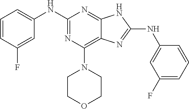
C1=CC(F)=CC(NC2=NC(N3CCOCC3)=C3C(=N2)NC(NC2=CC(F)=CC=C2)=N3)=C1
